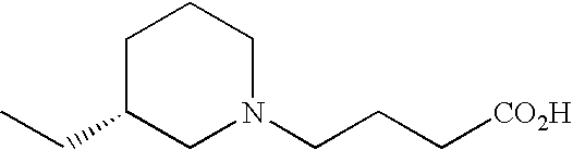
C1C(CC)CN(CCC[CO2H])CC1
